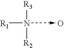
[R3]N([R1])[R2].O
